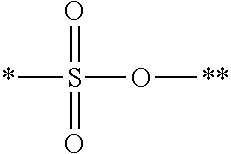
O([**])S(*)(=O)=O
